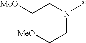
C(CN(*)CC[MeO])[MeO]
